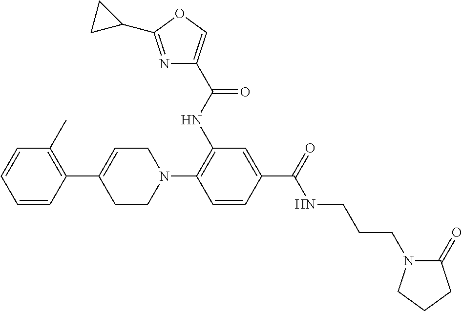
C1(C2=CCN(C3=C(NC(=O)C4=COC(C5CC5)=N4)C=C(C(NCCCN4C(=O)CCC4)=O)C=C3)CC2)=C(C)C=CC=C1
